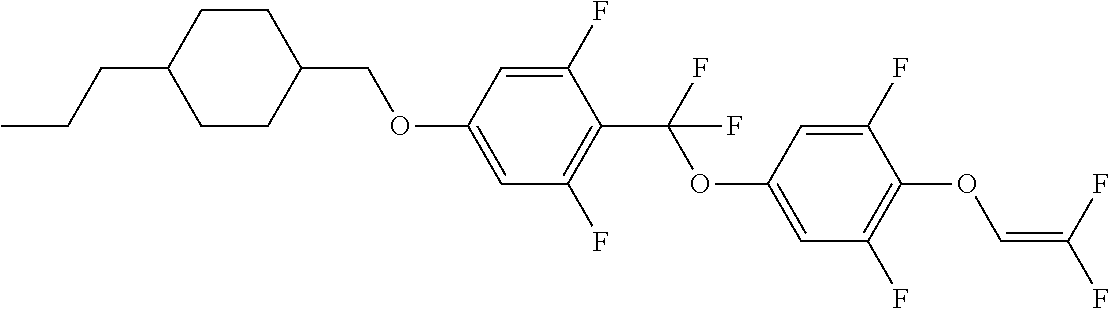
C1CC(COC2=CC(F)=C(C(F)(OC3=CC(F)=C(OC=C(F)F)C(F)=C3)F)C(F)=C2)CCC1CCC
